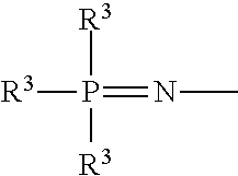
[R3]P(=NC)([R3])[R3]
